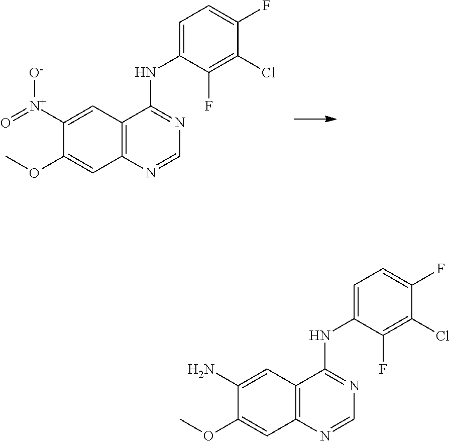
C12=C(C=C([N+]([O-])=O)C(OC)=C1)C(NC1=CC=C(F)C(Cl)=C1F)=NC=N2.C12=C(C=C(N)C(OC)=C1)C(NC1=CC=C(F)C(Cl)=C1F)=NC=N2
